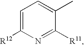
C1=C([R12])N=C([R11])C(C)=C1
